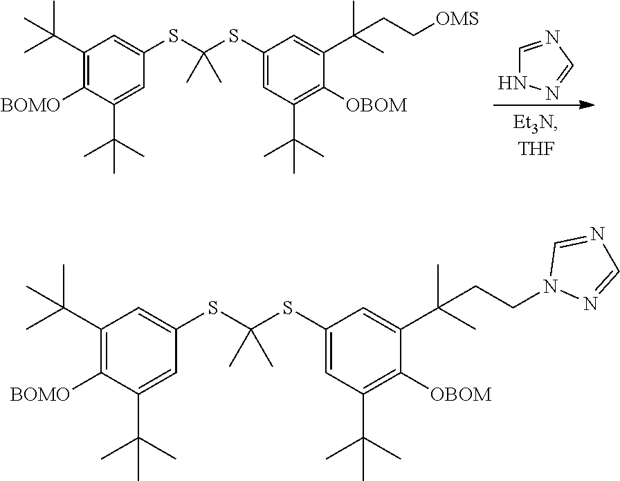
C1=NC=NN1.C1(C(C)(C)C)=C([BOMO])C(C(C)(C)C)=CC(SC(SC2=CC(C(C)(C)C)=C([OBOM])C(C(C)(C)CC[OMS])=C2)(C)C)=C1.C1(C(C)(C)C)=C([BOMO])C(C(C)(C)C)=CC(SC(SC2=CC(C(C)(C)C)=C([OBOM])C(C(C)(C)CCN3N=CN=C3)=C2)(C)C)=C1
